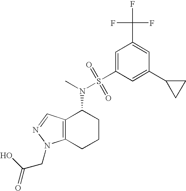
C1(C2CC2)=CC(S(=O)(=O)N(C2C3=C(CCC2)N(CC(=O)O)N=C3)C)=CC(C(F)(F)F)=C1
